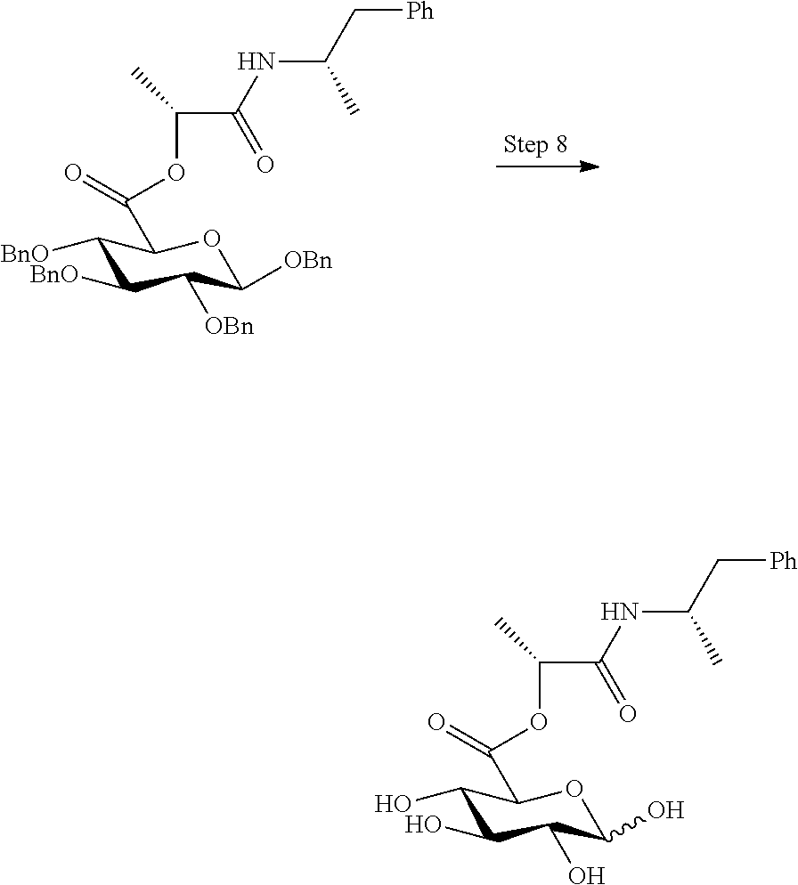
C1([BnO])C([BnO])C([OBn])C([OBn])OC1C(=O)OC(C(NC(C[Ph])C)=O)C.C1(O)C(O)C(O)C(O)OC1C(=O)OC(C(NC(C[Ph])C)=O)C
